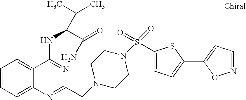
C1=CC=C2C(=C1)C(NC(C(=O)N)C(C)C)=NC(CN1CCN(S(C3=CC=C(C4=CC=NO4)S3)(=O)=O)CC1)=N2
